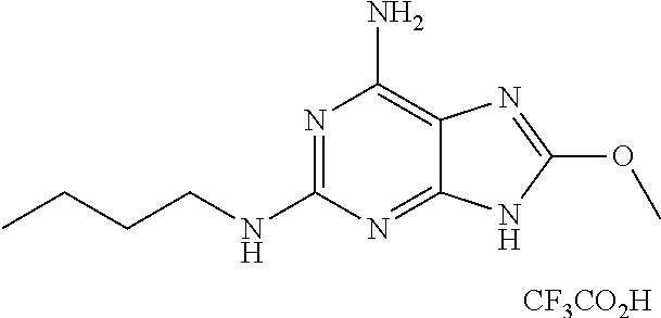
N1=C(NCCCC)N=C2C(=C1N)N=C(OC)N2.[CF3CO2H]
